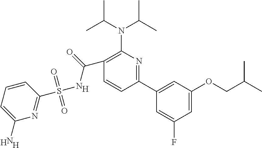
[H].[H].C1(C2=CC(OCC(C)C)=CC(F)=C2)=NC(N(C(C)C)C(C)C)=C(C(NS(C2=NC(N)=CC=C2)(=O)=O)=O)C=C1.[H]
